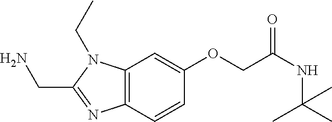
C12=C(C=CC(OCC(NC(C)(C)C)=O)=C1)N=C(CN)N2CC
